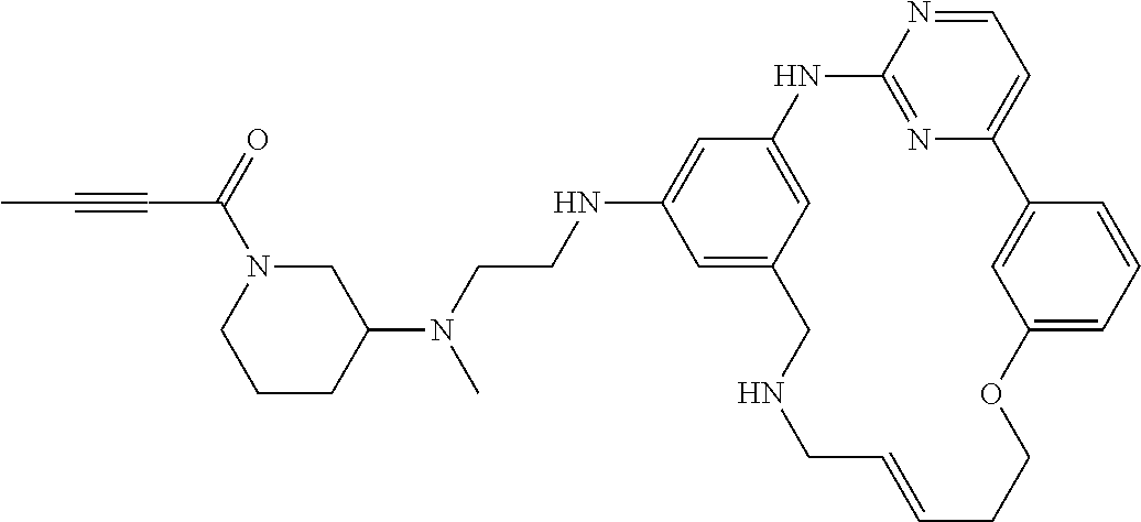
C1=NC2=NC(=C1)C1=CC(=CC=C1)OCCC=CCNCC1=CC(NCCN(C3CN(C(=O)C#CC)CCC3)C)=CC(=C1)N2
